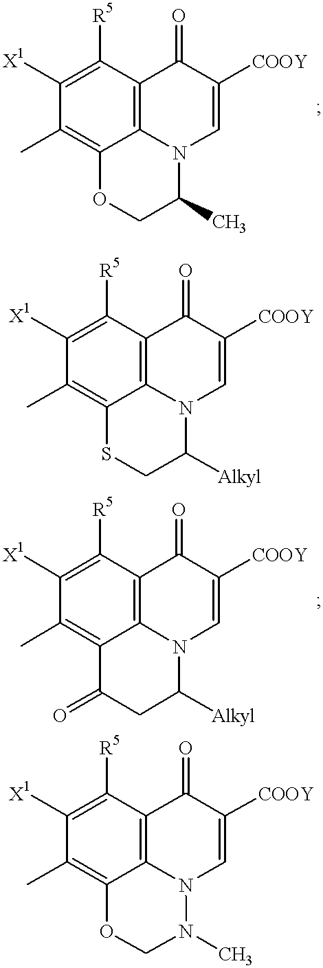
C1([X1])=C([R5])C2=C3C(=C1C)OCC(C)N3C=C([COOY])C2=O.C1([X1])=C([R5])C2=C3C(=C1C)SCC([Alkyl])N3C=C([COOY])C2=O.C1([X1])=C([R5])C2=C3C(=C1C)C(=O)CC([Alkyl])N3C=C([COOY])C2=O.C1([X1])=C([R5])C2=C3C(=C1C)OCN(C)N3C=C([COOY])C2=O
